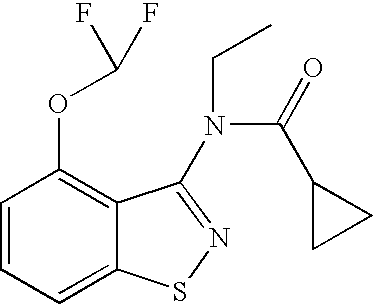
C1=CC=C2C(=C1OC(F)F)C(N(CC)C(=O)C1CC1)=NS2
